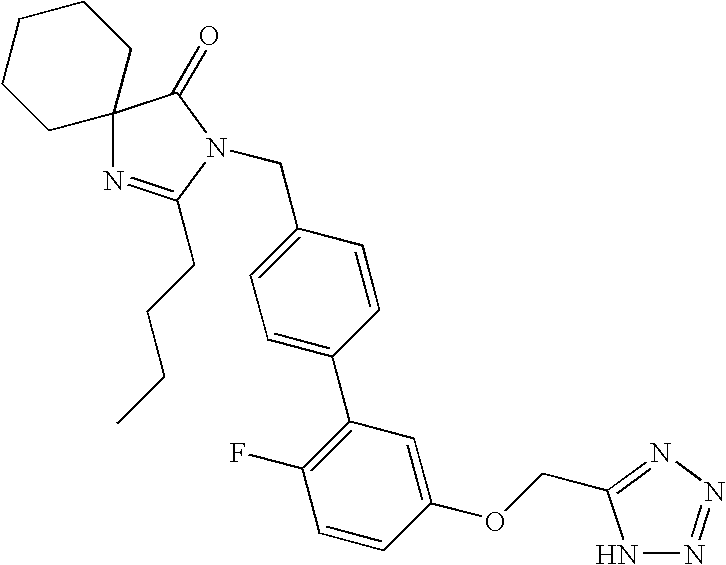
C12(N=C(CCCC)N(CC3=CC=C(C4=C(F)C=CC(OCC5=NN=NN5)=C4)C=C3)C1=O)CCCCC2
